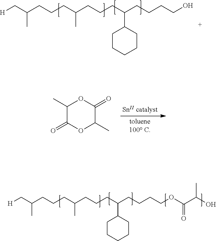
C1CCCCC1C(CCCC(CCCC(C)C[H])C)CCCCO.C1(C)C(=O)OC(C)C(=O)O1.C1CCCCC1C(CCCC(CCCC(C)C[H])C)CCCCOC(C(O)C)=O
